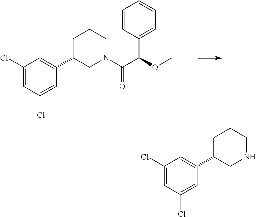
C1(Cl)=CC(Cl)=CC(C2CN(C(C(OC)C3=CC=CC=C3)=O)CCC2)=C1.C1(Cl)=CC(Cl)=CC(C2CNCCC2)=C1
